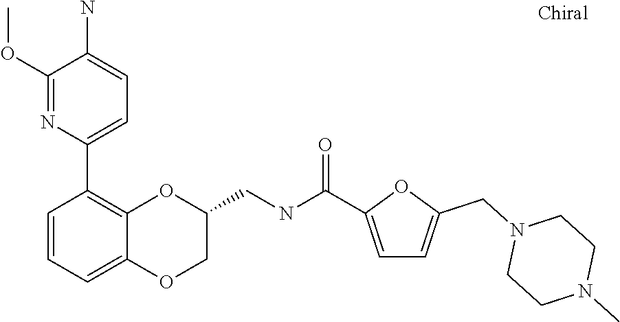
C1(OC)=NC(C2=C3C(=CC=C2)OCC(CNC(=O)C2=CC=C(CN4CCN(C)CC4)O2)O3)=CC=C1N
